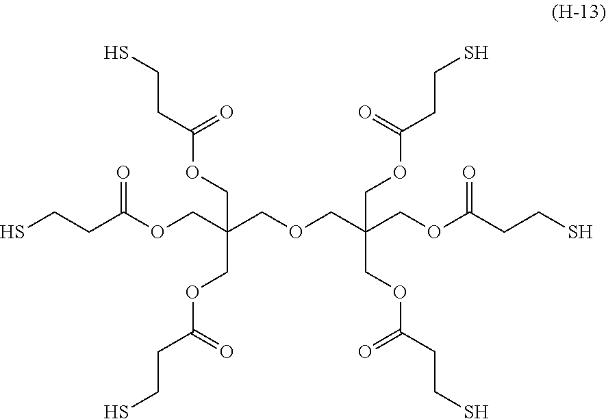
SCCC(OCC(COCC(COC(CCS)=O)(COC(=O)CCS)COC(CCS)=O)(COC(=O)CCS)COC(CCS)=O)=O
